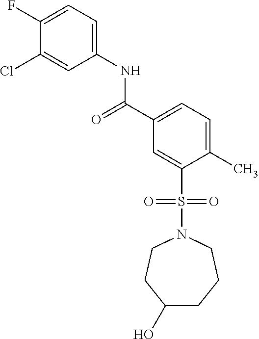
C1(F)=CC=C(NC(=O)C2=CC=C(C)C(S(=O)(=O)N3CCC(O)CCC3)=C2)C=C1Cl
